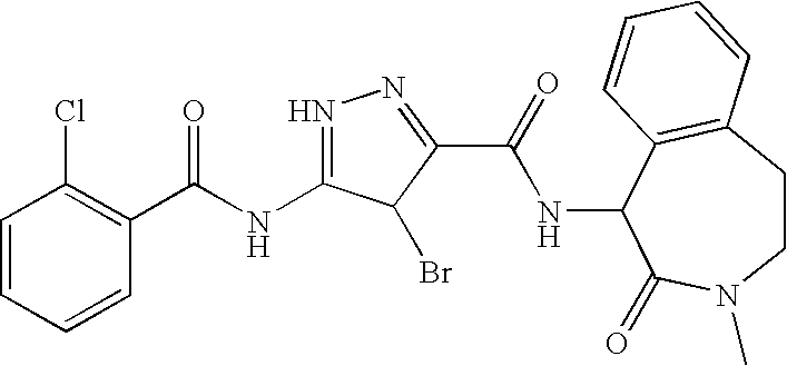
C1=CC=CC(C(=O)NC2=NN=C(C(=O)NC3C(=O)N(C)CCC4=C3C=CC=C4)C2Br)=C1Cl
